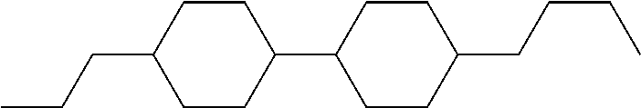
C1(CCCC)CCC(C2CCC(CCC)CC2)CC1
